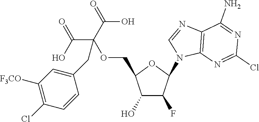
C1(O)C(F)C(N2C3=C(C(N)=NC(Cl)=N3)N=C2)OC1COC(CC1=CC([F3CO])=C(Cl)C=C1)(C(O)=O)C(O)=O
